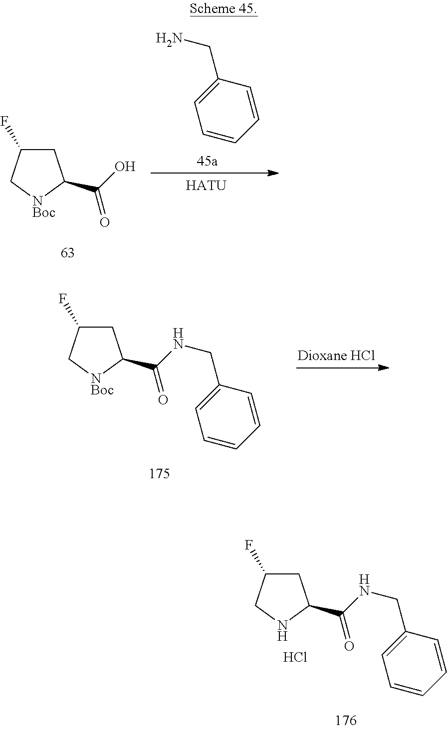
C1=CC=CC(CN)=C1.C1C(F)C[NBoc]C1C(O)=O.[HATU].C1C(F)C[NBoc]C1C(=O)NCC1=CC=CC=C1.C1C(F)CNC1C(=O)NCC1=CC=CC=C1.Cl
